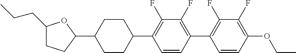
C1(CCC)CCC(C2CCC(C3=C(F)C(F)=C(C4=C(F)C(F)=C(OCC)C=C4)C=C3)CC2)O1
